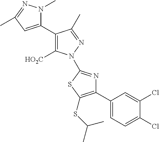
C1(C2=C([HO2C])N(C3=NC(C4=CC=C(Cl)C(Cl)=C4)=C(SC(C)C)S3)N=C2C)=CC(C)=NN1C
